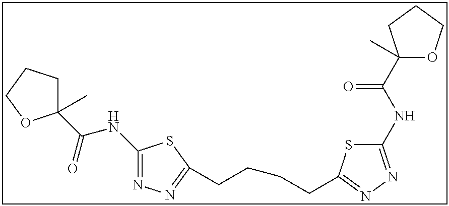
C1(NC(=O)C2(C)CCCO2)=NN=C(CCCCC2=NN=C(NC(=O)C3(C)OCCC3)S2)S1
